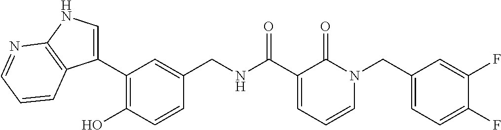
C1(C2=CNC3=C2C=CC=N3)=C(O)C=CC(CNC(C2=CC=CN(CC3=CC=C(F)C(F)=C3)C2=O)=O)=C1
